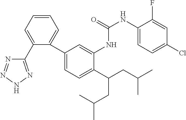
C1(C2=CC=CC=C2C2=CC=C(C(CC(C)C)CC(C)C)C(NC(NC3=CC=C(Cl)C=C3F)=O)=C2)=NNN=N1
